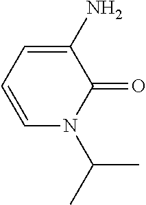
C1(N)=CC=CN(C(C)C)C1=O
